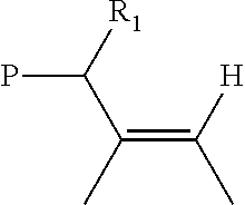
C(=C([H])C)(C)C(P)[R1]
